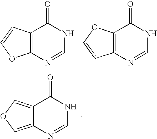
C12=C(N=CNC1=O)OC=C2.C12=C(N=CNC1=O)C=CO2.C12=COC=C1N=CNC2=O
